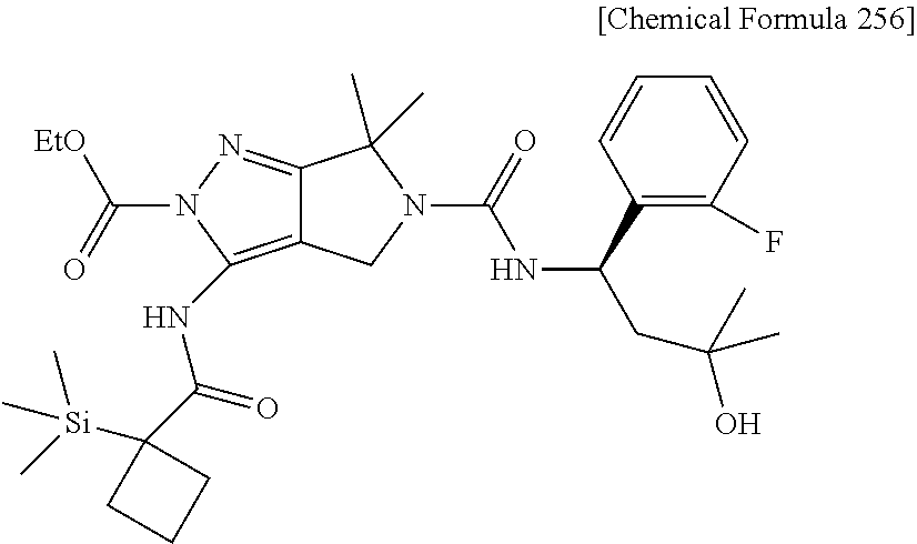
[EtO]C(N1C(NC(C2([Si](C)(C)C)CCC2)=O)=C2C(=N1)C(C)(C)N(C(NC(C1=C(F)C=CC=C1)CC(O)(C)C)=O)C2)=O
